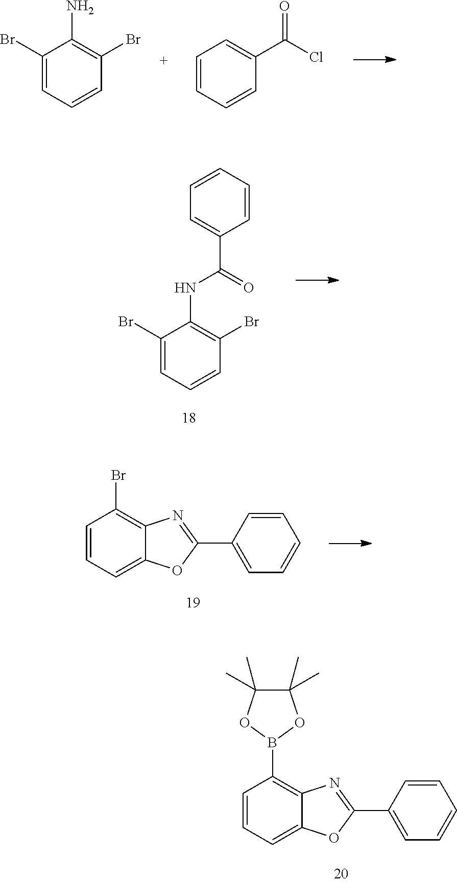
C1(Br)=CC=CC(Br)=C1N.C1=CC=CC(C(Cl)=O)=C1.C1(Br)=CC=CC(Br)=C1NC(=O)C1=CC=CC=C1.C1=CC=C2C(=C1Br)N=C(C1=CC=CC=C1)O2.C1=CC=C2C(=C1B1OC(C)(C)C(C)(C)O1)N=C(C1=CC=CC=C1)O2
